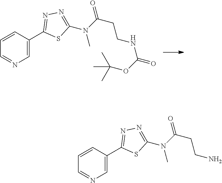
C1=C(C2=NN=C(N(C(CCNC(=O)OC(C)(C)C)=O)C)S2)C=CC=N1.C1=C(C2=NN=C(N(C(CCN)=O)C)S2)C=CC=N1
